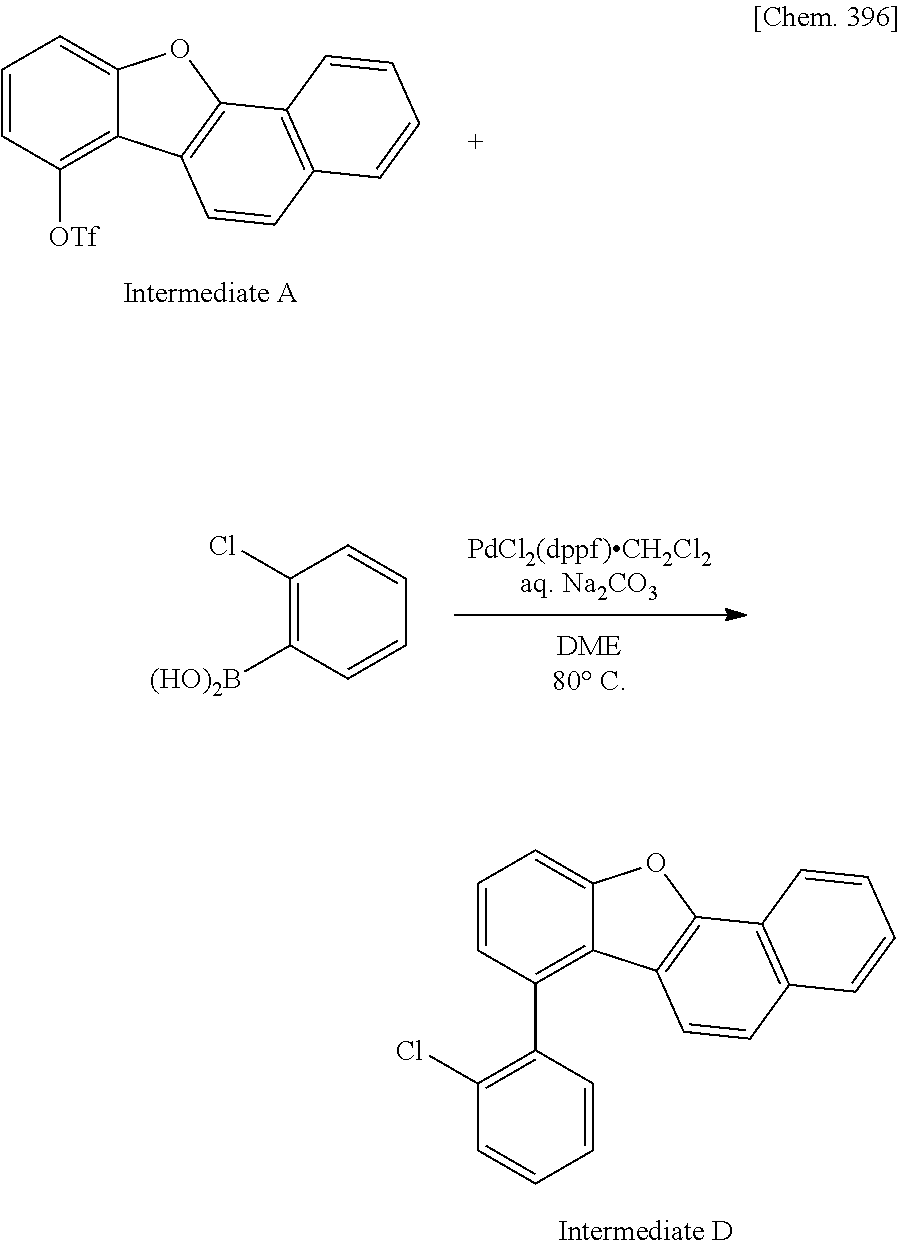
[OTf]C1=C2C(=CC=C1)OC1=C2C=CC2=C1C=CC=C2.C1=CC(Cl)=C(C2=C3C(=CC=C2)OC2=C3C=CC3=C2C=CC=C3)C=C1.C1(Cl)=C([(HO)2B])C=CC=C1
